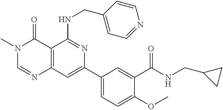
C12=C(C=C(C3=CC=C(OC)C(C(NCC4CC4)=O)=C3)N=C1NCC1=CC=NC=C1)N=CN(C)C2=O
